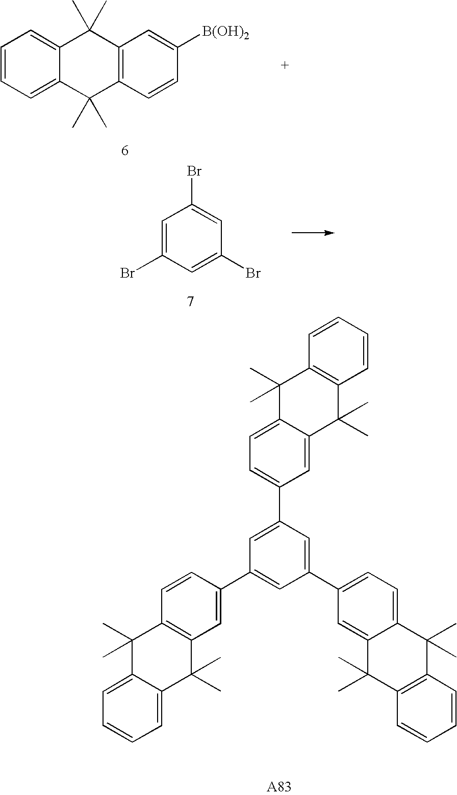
C1(C2=CC=C3C(=C2)C(C)(C)C2=C(C3(C)C)C=CC=C2)=CC(C2=CC=C3C(=C2)C(C)(C)C2=C(C3(C)C)C=CC=C2)=CC(C2=CC3=C(C=C2)C(C)(C)C2=CC=CC=C2C3(C)C)=C1.C1=CC=C2C(=C1)C(C)(C)C1=C(C2(C)C)C=CC([B(OH)2])=C1.C1=C(Br)C=C(Br)C=C1Br
